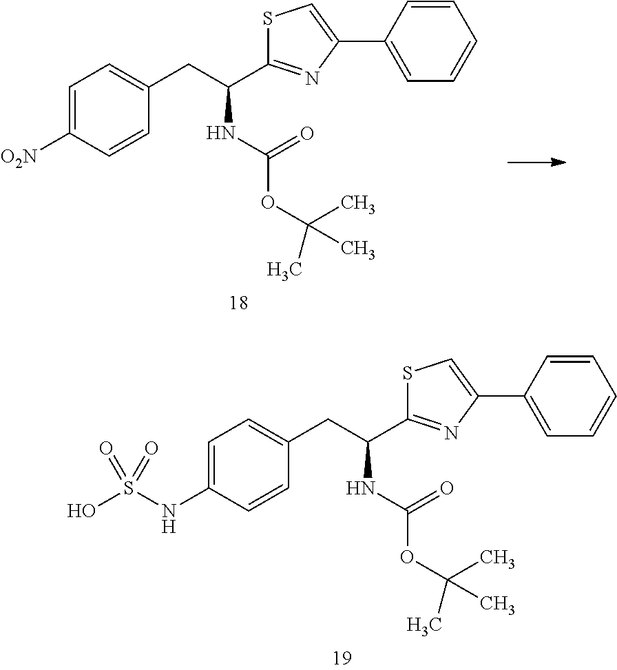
C1=C([O2N])C=CC(CC(C2=NC(C3=CC=CC=C3)=CS2)NC(OC(C)(C)C)=O)=C1.C1=C(NS(O)(=O)=O)C=CC(CC(C2=NC(C3=CC=CC=C3)=CS2)NC(OC(C)(C)C)=O)=C1
